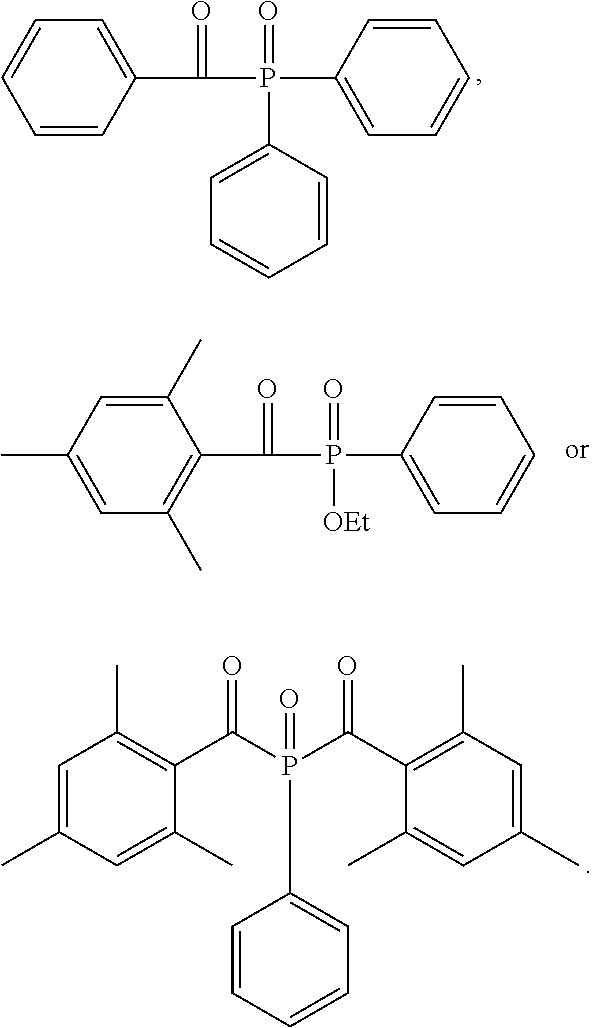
C1=CC(C(=O)P(=O)(C2=CC=CC=C2)C2=CC=CC=C2)=CC=C1.C1=C(C)C=C(C)C(C(=O)P(=O)(C2=CC=CC=C2)[OEt])=C1C.C1=C(C)C=C(C)C(C(P(C(C2=C(C)C=C(C)C=C2C)=O)(=O)C2=CC=CC=C2)=O)=C1C
